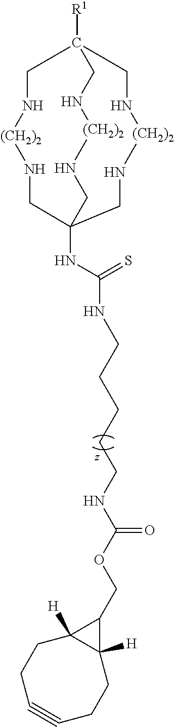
[R1]C12CN[(CH2)2]NCC(NC(NCCCCCNC(OCC3C4([H])C3([H])CCC#CCC4)=O)=S)(CN[(CH2)2]NC1)CN[(CH2)2]NC2
